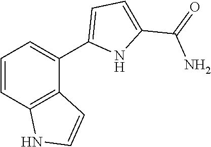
C1=CC2=C(C(C3=CC=C(C(=O)N)N3)=C1)C=CN2
